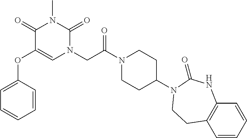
C1(OC2=CN(CC(N3CCC(N4C(=O)NC5=C(C=CC=C5)CC4)CC3)=O)C(=O)N(C)C2=O)=CC=CC=C1
